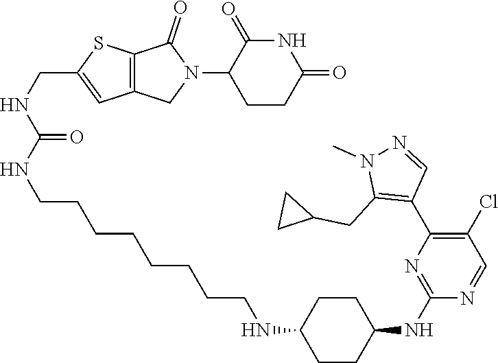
C1CC(=O)NC(=O)C1N1C(=O)C2=C(C1)C=C(CNC(NCCCCCCCCNC1CCC(NC3=NC(C4=C(CC5CC5)N(C)N=C4)=C(Cl)C=N3)CC1)=O)S2
